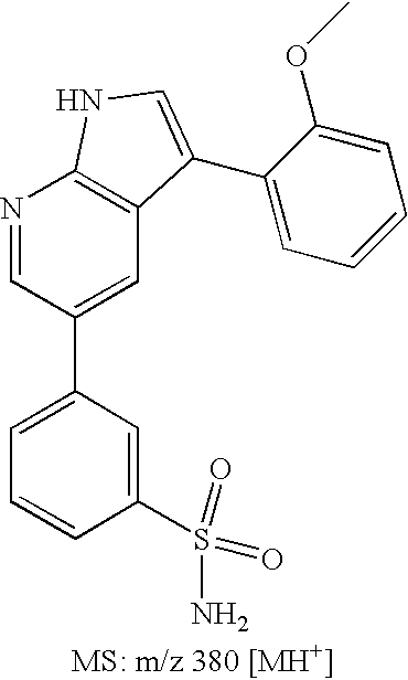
C1=C(C2=CC3=C(N=C2)NC=C3C2=CC=CC=C2OC)C=C(S(N)(=O)=O)C=C1
